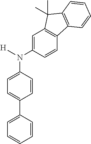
C1=C(C2=CC=C(N([H])C3=CC4=C(C=C3)C3=C(C4(C)C)C=CC=C3)C=C2)C=CC=C1
